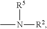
CN([R2])[R5]
